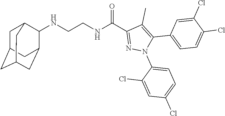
N(CCNC(C1=NN(C2=CC=C(Cl)C=C2Cl)C(C2=CC=C(Cl)C(Cl)=C2)=C1C)=O)C1C2CC3CC(CC1C3)C2
